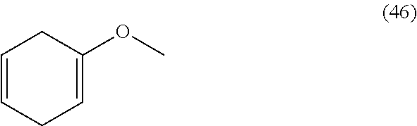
C1=CCC=C(OC)C1
